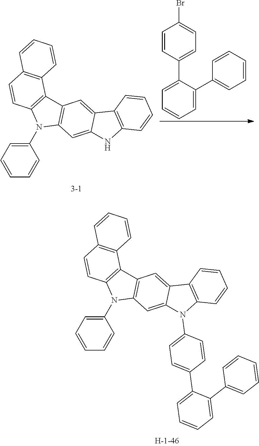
C1(N2C3=C(C4=C2C=CC2=C4C=CC=C2)C=C2C(=C3)N(C3=CC=C(C4=CC=CC=C4C4=CC=CC=C4)C=C3)C3=C2C=CC=C3)=CC=CC=C1.C1=CC(C2=CC=CC=C2C2=CC=CC=C2)=CC=C1Br.C1(N2C3=C(C4=C2C=CC2=C4C=CC=C2)C=C2C(=C3)NC3=C2C=CC=C3)=CC=CC=C1
